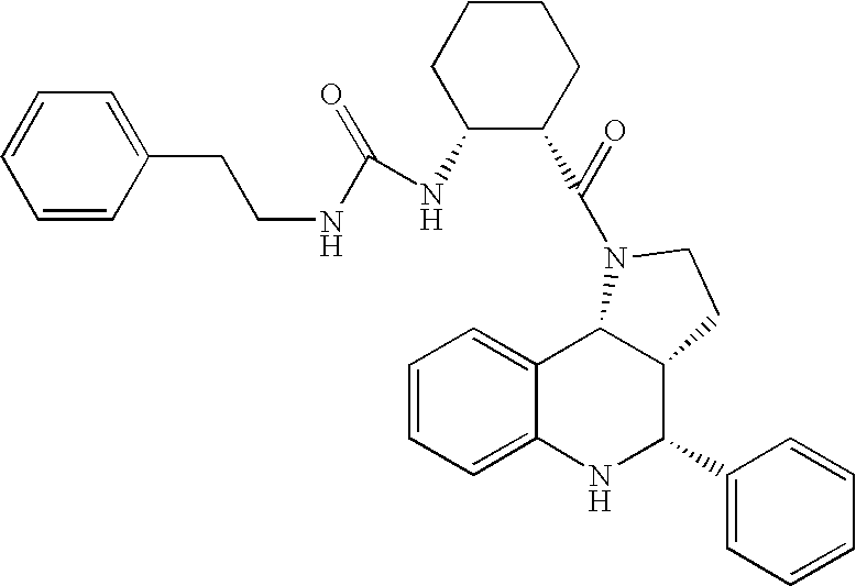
C12=CC=CC=C1NC(C1=CC=CC=C1)C1C2N(C(=O)C2CCCCC2NC(NCCC2=CC=CC=C2)=O)CC1
